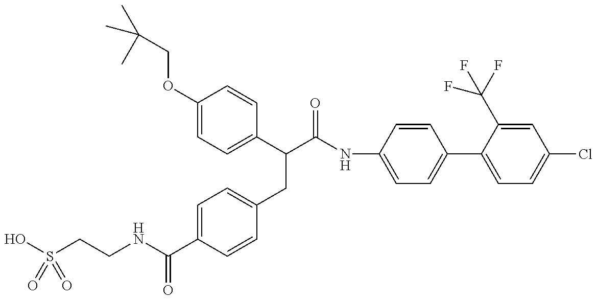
OS(CCNC(C1=CC=C(CC(C(=O)NC2=CC=C(C3=CC=C(Cl)C=C3C(F)(F)F)C=C2)C2=CC=C(OCC(C)(C)C)C=C2)C=C1)=O)(=O)=O
